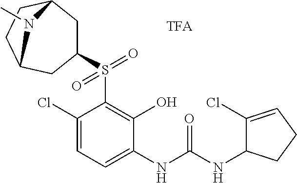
C1(Cl)=CC=C(NC(NC2C(Cl)=CCC2)=O)C(O)=C1S(=O)(=O)C1CC2CCC(C1)N2C
